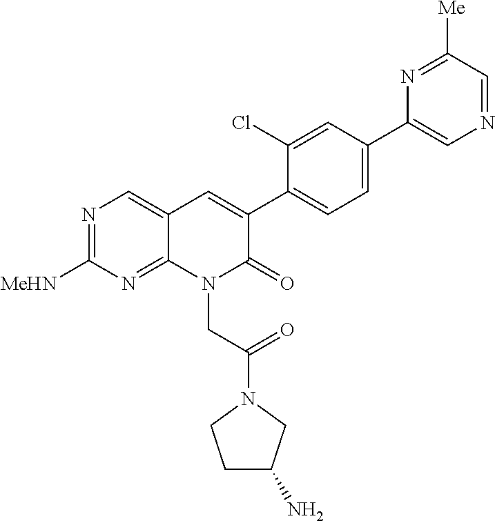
N1=C([MeHN])N=C2C(=C1)C=C(C1=CC=C(C3=CN=CC([Me])=N3)C=C1Cl)C(=O)N2CC(=O)N1CC(N)CC1
